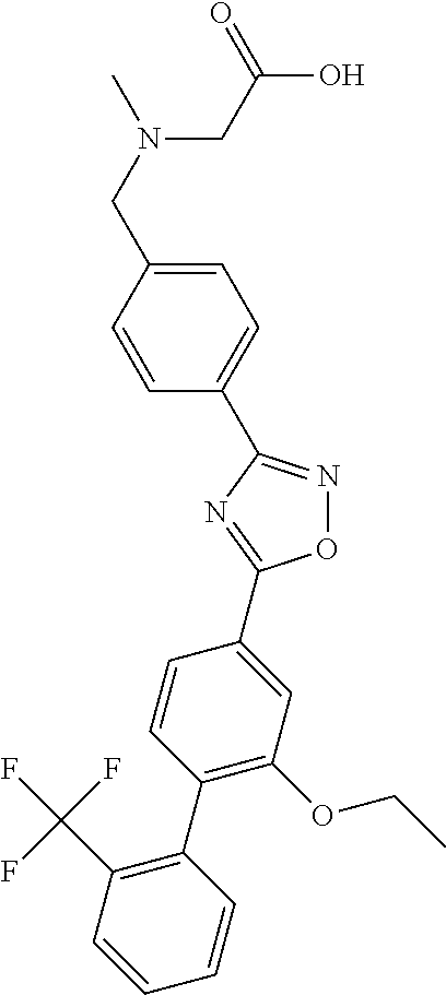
N1=C(C2=CC=C(CN(C)CC(=O)O)C=C2)N=C(C2=CC(OCC)=C(C3=C(C(F)(F)F)C=CC=C3)C=C2)O1
